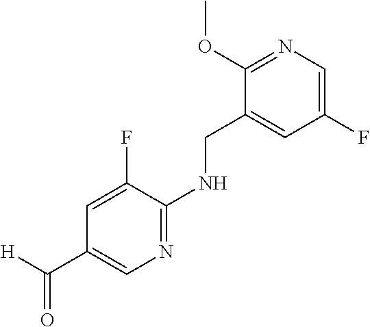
C1(OC)=NC=C(F)C=C1CNC1=NC=C(C([H])=O)C=C1F
